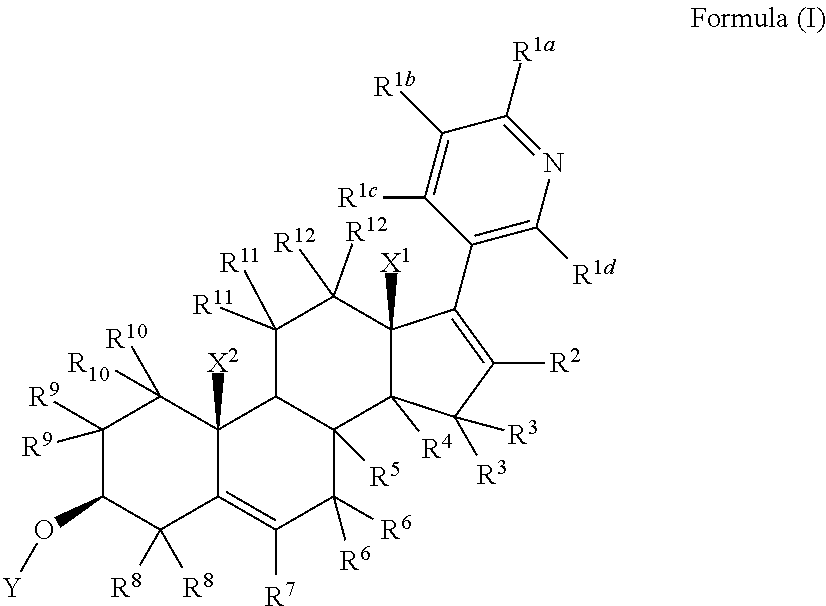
C1([R9])([R9])C(O[Y])C([R8])([R8])C2=C([R7])C([R6])([R6])C3([R5])C(C2([X2])C1([R10])[R10])C([R11])([R11])C([R12])([R12])C1([X1])C3([R4])C([R3])([R3])C([R2])=C1C1=C([R1d])N=C([R1a])C([R1b])=C1[R1c]
